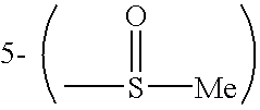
[Me]S(C)=O
